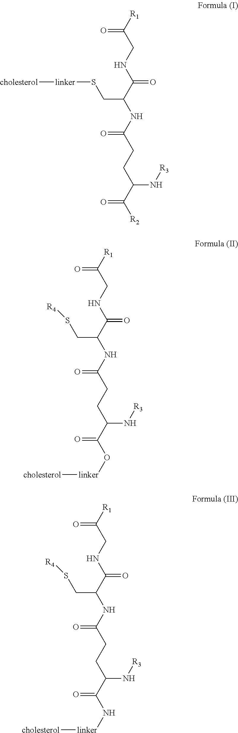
[R1]C(CNC(C(NC(CCC(C([R2])=O)N[R3])=O)CS[linker][cholesterol])=O)=O.[R1]C(CNC(C(NC(CCC(C(O[linker][cholesterol])=O)N[R3])=O)CS[R4])=O)=O.[R1]C(CNC(C(NC(CCC(C(N[linker][cholesterol])=O)N[R3])=O)CS[R4])=O)=O
